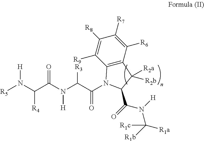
C12=C(C([R6])=C([R7])C([R8])=C1[R9])C([R2b])([R2a])C(C(N(C([R1a])([R1b])[R1c])[H])=O)N2C(=O)C(N(C(C(N([R5])[H])[R4])=O)[H])[R3]
